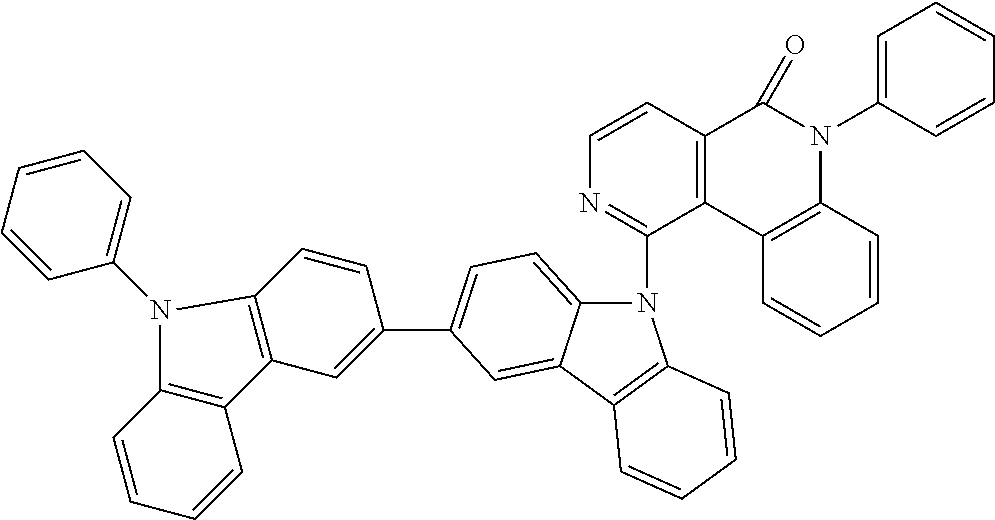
N1(C2=NC=CC3=C2C2=C(N(C4=CC=CC=C4)C3=O)C=CC=C2)C2=CC=C(C3=CC4=C(C=C3)N(C3=CC=CC=C3)C3=C4C=CC=C3)C=C2C2=C1C=CC=C2
